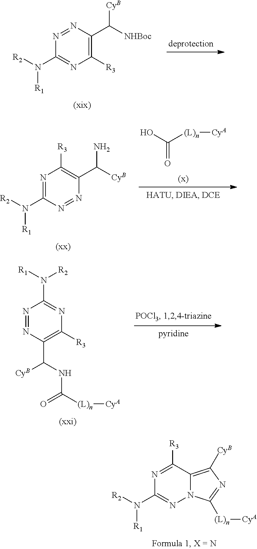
C1([R3])=C(C([NHBoc])[CyB])N=NC(N([R2])[R1])=N1.OC([(L)n][CyA])=O.N1=NC(N([R2])[R1])=NC([R3])=C1C([CyB])N.N1=NC(C([CyB])NC(=O)[(L)n][CyA])=C([R3])N=C1N([R2])[R1].N1=C([R3])C2=C([CyB])N=C([(L)n][CyA])N2N=C1N([R1])[R2]
